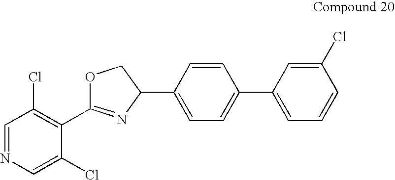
C1=NC=C(Cl)C(C2=NC(C3=CC=C(C4=CC=CC(Cl)=C4)C=C3)CO2)=C1Cl
